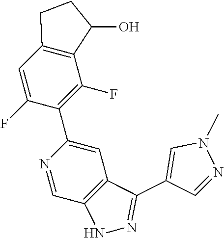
C12=C(C=C(F)C(C3=CC4=C(C=N3)NN=C4C3=CN(C)N=C3)=C1F)CCC2O
